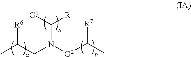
C(N([G2]C(C)[R7])CC(C)[R6])([G1])[R]
